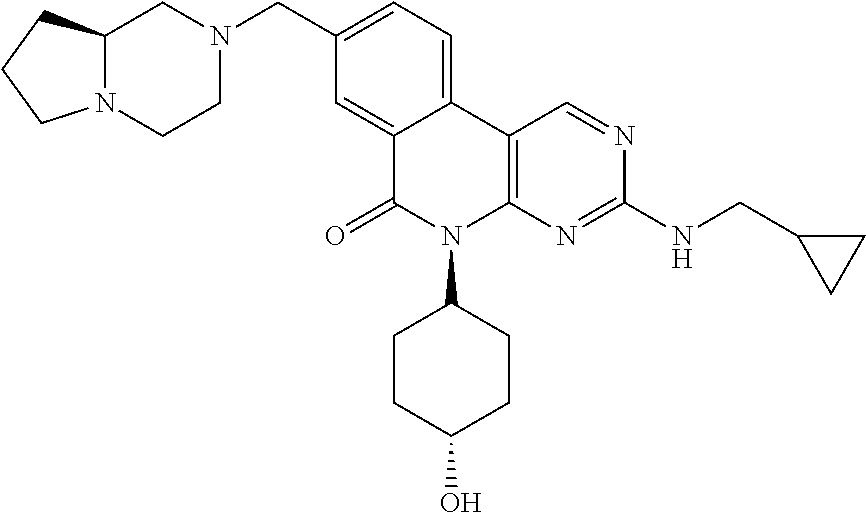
C12N(CCN(CC3=CC=C4C(=C3)C(=O)N(C3CCC(O)CC3)C3=C4C=NC(NCC4CC4)=N3)C1)CCC2
